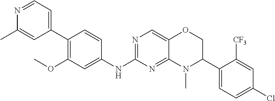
C1(C2=CC=NC(C)=C2)=C(OC)C=C(NC2=NC=C3C(=N2)N(C)C(C2=CC=C(Cl)C=C2[CF3])CO3)C=C1
